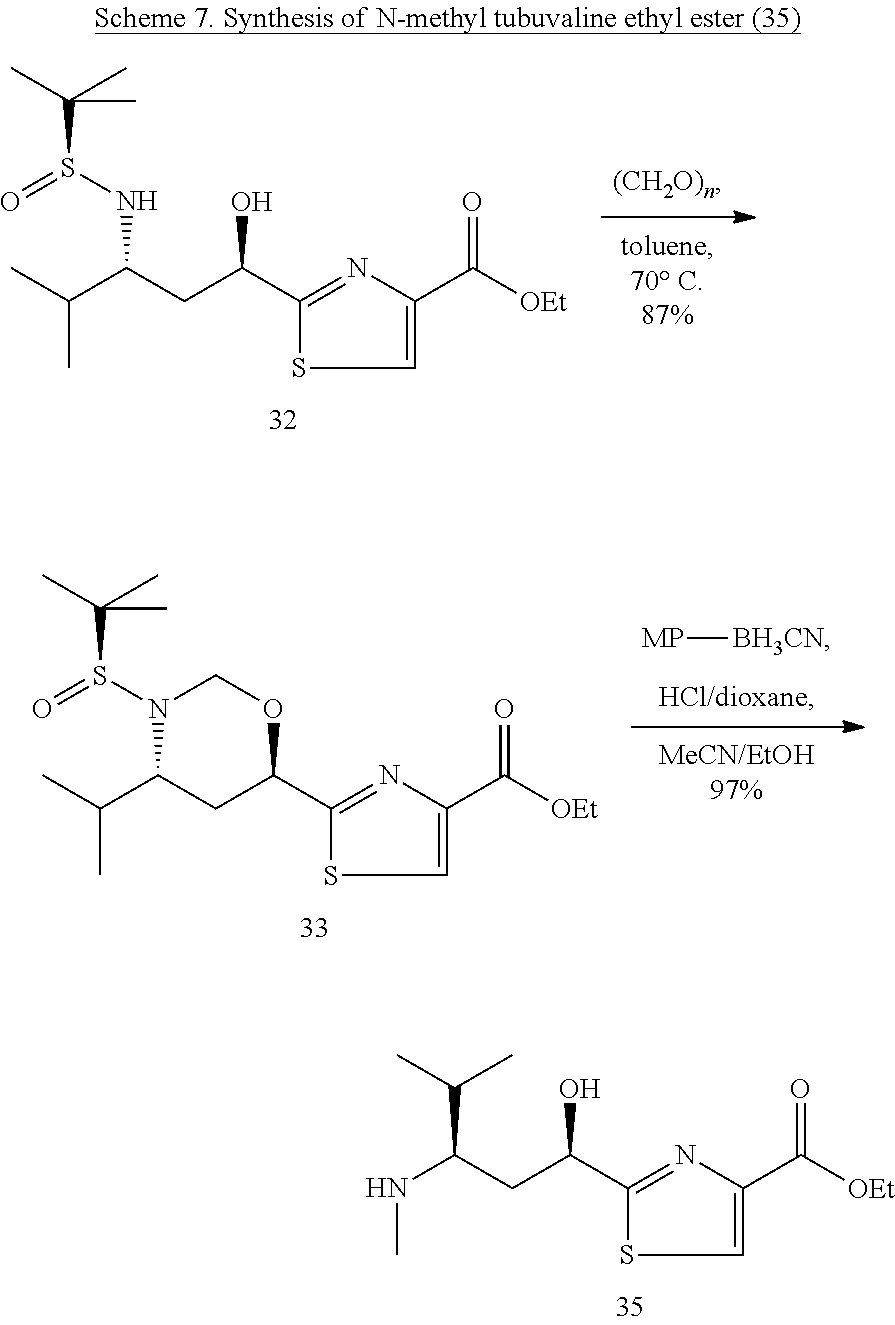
C1=C(C([OEt])=O)N=C(C(CC(C(C)C)NS(C(C)(C)C)=O)O)S1.C1=C(C([OEt])=O)N=C(C(CC(NC)C(C)C)O)S1.[MP][BH3CN].C1=C(C([OEt])=O)N=C(C2CC(C(C)C)N(S(C(C)(C)C)=O)CO2)S1
